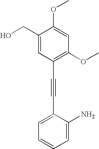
C1(CO)=CC(C#CC2=CC=CC=C2N)=C(OC)C=C1OC
